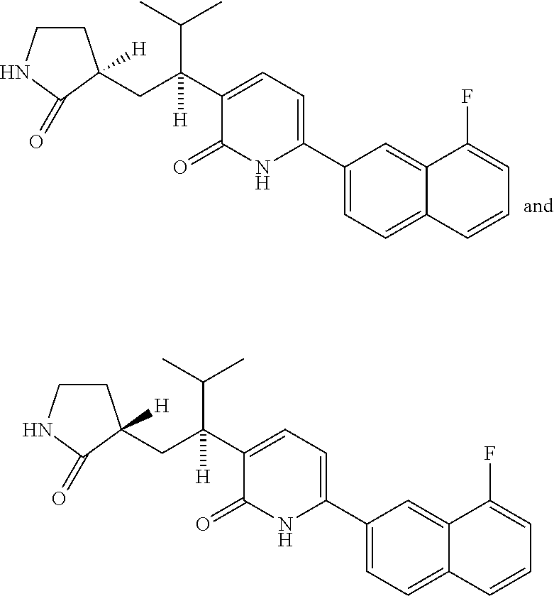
C1(C2=CC=C(C(C(C)C)(CC3([H])CCNC3=O)[H])C(=O)N2)=CC=C2C(=C1)C(F)=CC=C2.C1(C2=CC=C(C(C(C)C)(CC3([H])CCNC3=O)[H])C(=O)N2)=CC=C2C(=C1)C(F)=CC=C2
